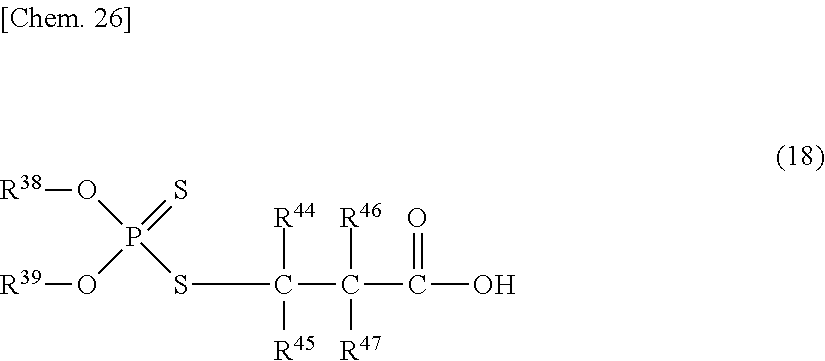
C(C(C(=O)O)([R46])[R47])(SP(O[R38])(=S)O[R39])([R44])[R45]
